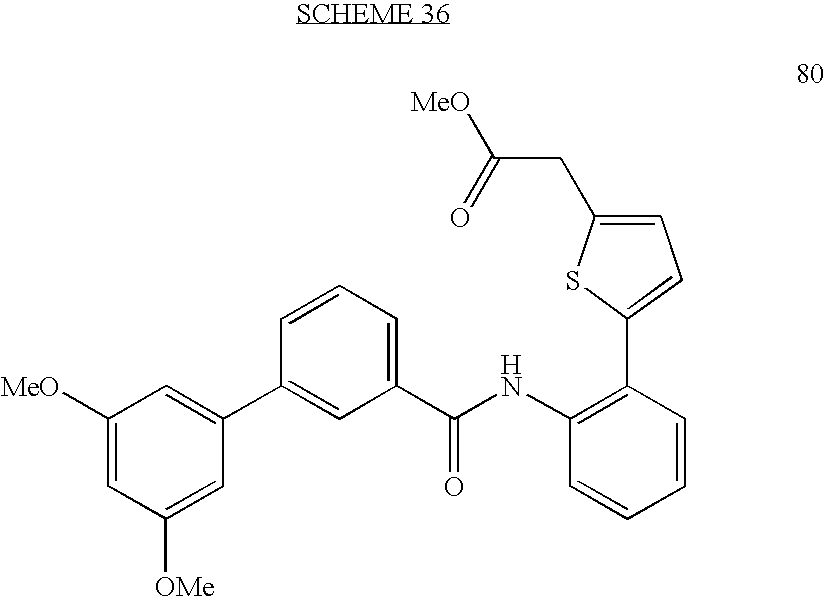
C1([MeO])=CC([OMe])=CC(C2=CC(C(NC3=C(C4=CC=C(CC([MeO])=O)S4)C=CC=C3)=O)=CC=C2)=C1
